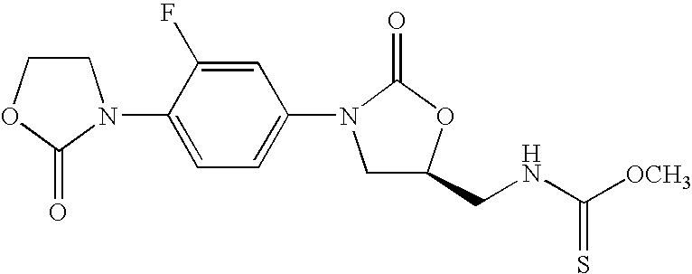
C1COC(=O)N1C1=CC=C(N2CC(CNC([OCH3])=S)OC2=O)C=C1F
